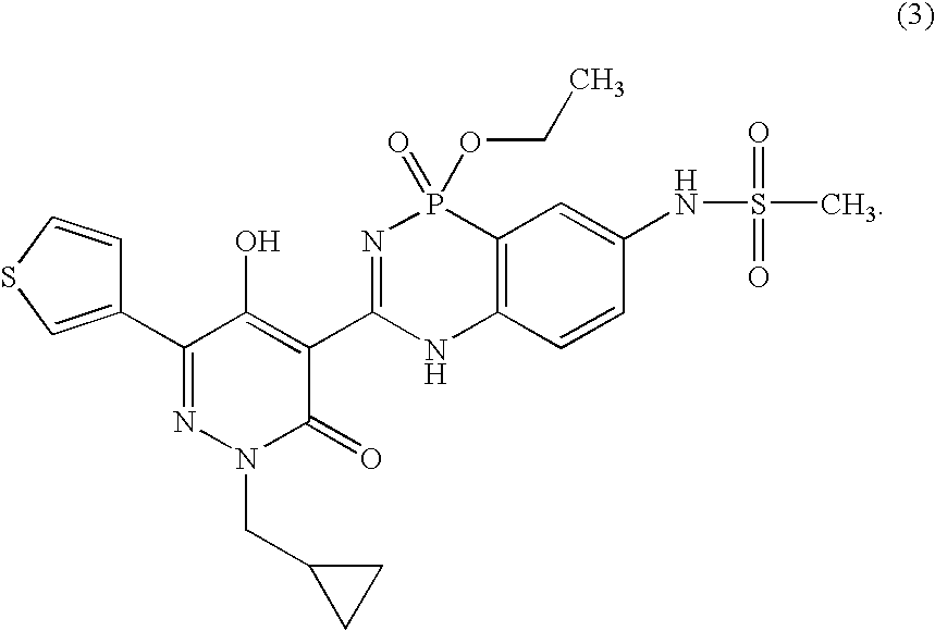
C1(C2=CSC=C2)=NN(CC2CC2)C(=O)C(C2=NP(=O)(OCC)C3=C(N2)C=CC(NS(C)(=O)=O)=C3)=C1O
